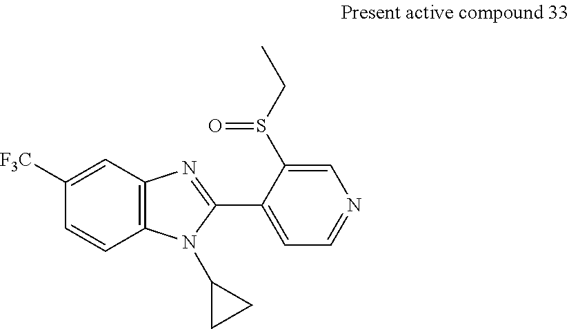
C1=C([F3C])C=CC2=C1N=C(C1=CC=NC=C1S(CC)=O)N2C1CC1
